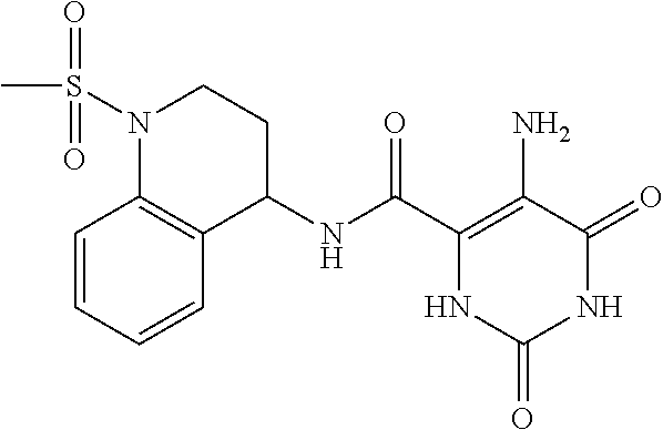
C1(NC(C2=C(N)C(=O)NC(=O)N2)=O)CCN(S(C)(=O)=O)C2=C1C=CC=C2
